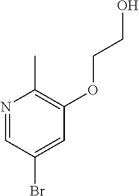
N1=CC(Br)=CC(OCCO)=C1C
